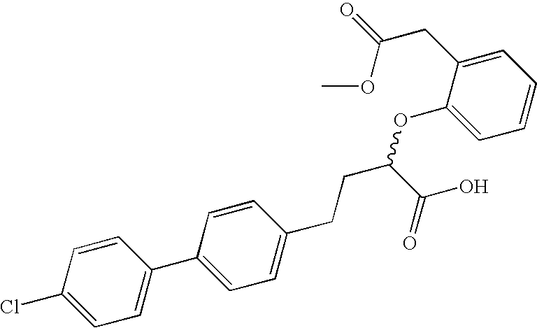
C1=CC(Cl)=CC=C1C1=CC=C(CCC(OC2=CC=CC=C2CC(=O)OC)C(O)=O)C=C1
